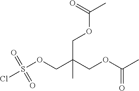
S(=O)(=O)(OCC(C)(COC(=O)C)COC(=O)C)Cl
